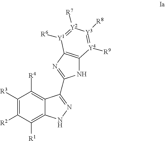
C1([R3])=C([R2])C([R1])=C2C(=C1[R4])C(C1=NC3=C(N1)[Y4]([R9])=[Y3]([R8])[Y2]([R7])=[Y1]3[R6])=NN2
